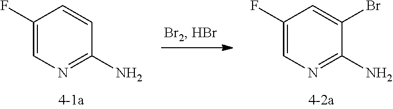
C1(F)=CN=C(N)C=C1.C1(F)=CN=C(N)C(Br)=C1
